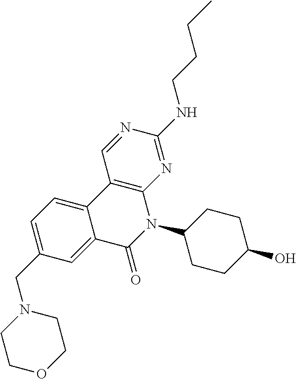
C1=C(CN2CCOCC2)C=C2C(=C1)C1=C(N(C3CCC(O)CC3)C2=O)N=C(NCCCC)N=C1
